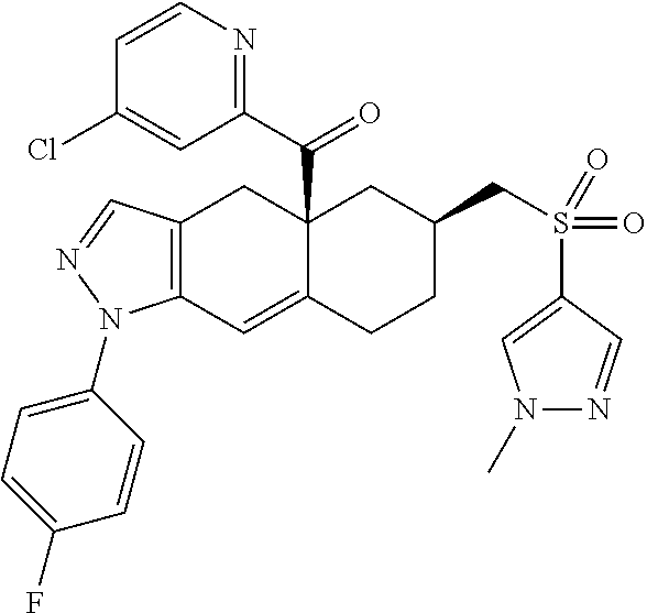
C12(C(C3=NC=CC(Cl)=C3)=O)C(=CC3=C(C1)C=NN3C1=CC=C(F)C=C1)CCC(CS(C1=CN(C)N=C1)(=O)=O)C2
